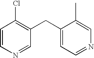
C1=CN=CC(CC2=CC=NC=C2C)=C1Cl
